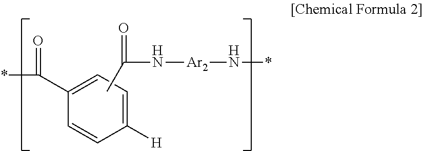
*C(=O)C1=CC=C([H])C=C1.CC(=O)N[Ar2]N*
